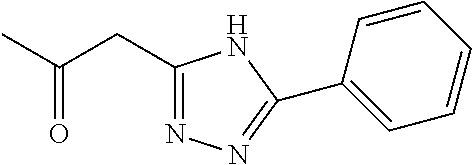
C1(CC(C)=O)=NN=C(C2=CC=CC=C2)N1
